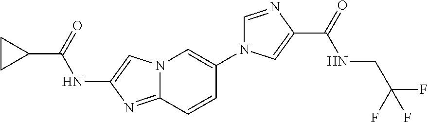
N12C(=NC(NC(C3CC3)=O)=C1)C=CC(N1C=NC(C(=O)NCC(F)(F)F)=C1)=C2
